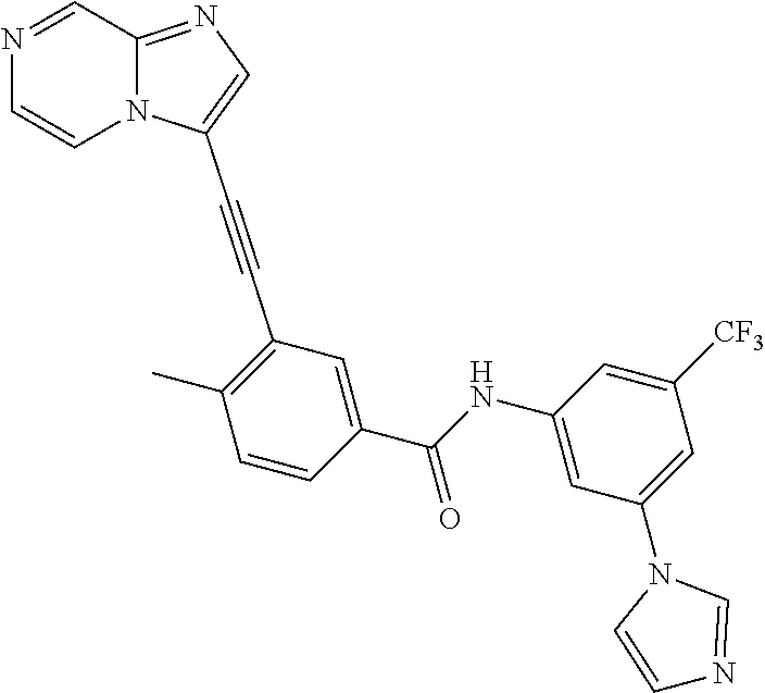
C1=NC=CN2C1=NC=C2C#CC1=C(C)C=CC(C(NC2=CC(N3C=CN=C3)=CC([CF3])=C2)=O)=C1
